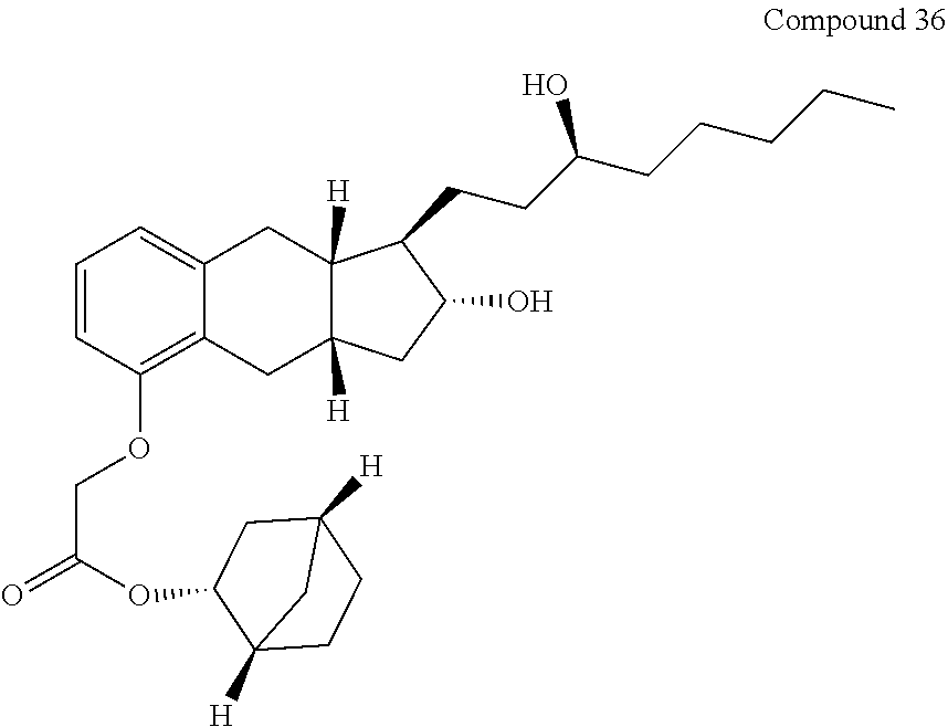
C1=CC(OCC(=O)OC2C3([H])CCC([H])(C2)C3)=C2C(=C1)CC1([H])C([H])(C2)CC(O)C1CCC(CCCCC)O
